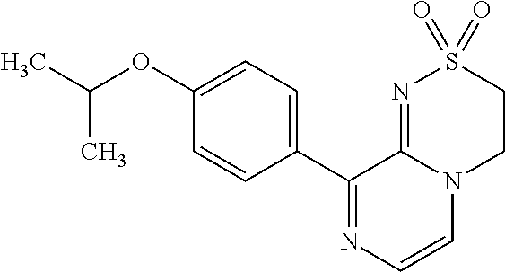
C1(C2=NC=CN3C2=NS(=O)(=O)CC3)=CC=C(OC(C)C)C=C1
